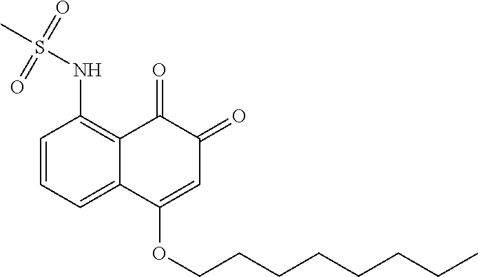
C1=CC=C2C(=C1NS(C)(=O)=O)C(=O)C(=O)C=C2OCCCCCCCC
